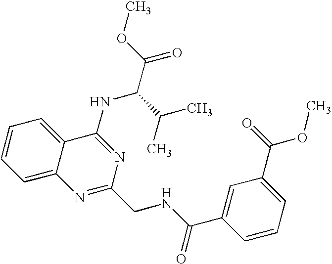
C1=CC=C2C(=C1)C(NC(C(C)C)C(=O)OC)=NC(CNC(=O)C1=CC(C(OC)=O)=CC=C1)=N2
